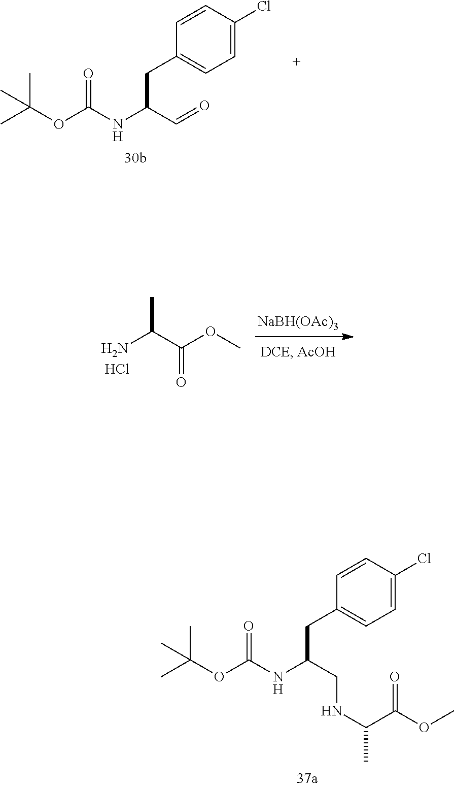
C1=C(Cl)C=CC(CC(C=O)NC(OC(C)(C)C)=O)=C1.Cl.[NaBH(OAc)3].COC(C(N)C)=O.C1=C(Cl)C=CC(CC(CNC(C)C(OC)=O)NC(OC(C)(C)C)=O)=C1
